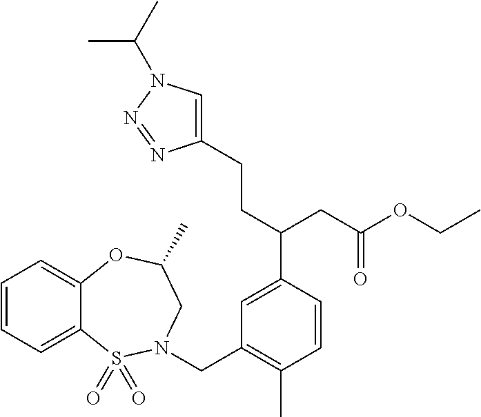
C1=CC=C2C(=C1)OC(C)CN(CC1=C(C)C=CC(C(CC(OCC)=O)CCC3=CN(C(C)C)N=N3)=C1)S2(=O)=O
